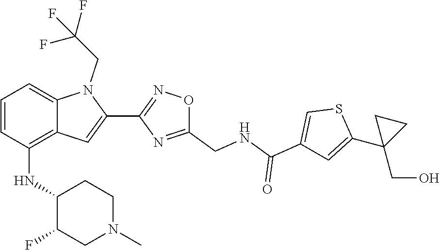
S1C(C2(CO)CC2)=CC(C(=O)NCC2=NC(C3=CC4=C(NC5C(F)CN(C)CC5)C=CC=C4N3CC(F)(F)F)=NO2)=C1
